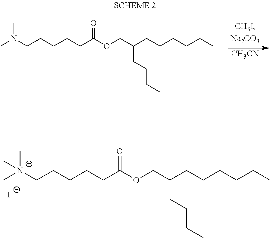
C[N+](CCCCCC(OCC(CCCCCC)CCCC)=O)(C)C.[I-].CN(CCCCCC(OCC(CCCCCC)CCCC)=O)C.[CH3CN]
